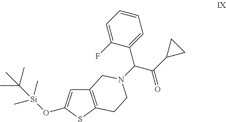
C12=C(SC(O[Si](C)(C)C(C)(C)C)=C1)CCN(C(C(C1CC1)=O)C1=CC=CC=C1F)C2
